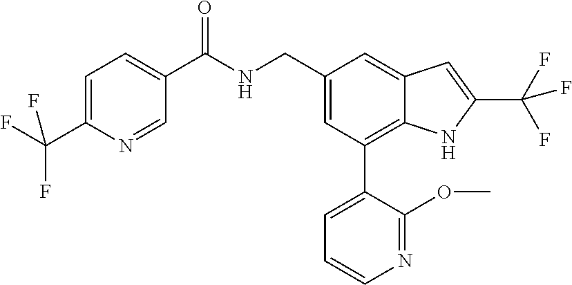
C1=C(C(F)(F)F)N=CC(C(NCC2=CC(C3=CC=CN=C3OC)=C3C(=C2)C=C(C(F)(F)F)N3)=O)=C1
